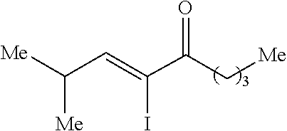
C(C=C(C(C[Me])=O)I)([Me])[Me]
